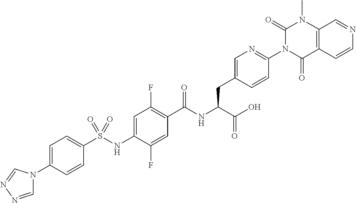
C1=C(N2C=NN=C2)C=CC(S(=O)(=O)NC2=CC(F)=C(C(=O)NC(C(O)=O)CC3=CN=C(N4C(=O)C5=C(N(C)C4=O)C=NC=C5)C=C3)C=C2F)=C1
